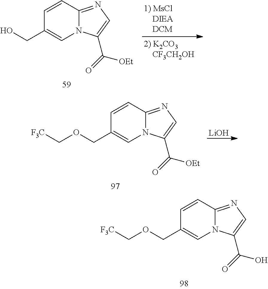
N12C(=NC=C1C(=O)[OEt])C=CC(CO)=C2.N12C(=NC=C1C(=O)[OEt])C=CC(COC[F3C])=C2.[LiOH].N12C(=NC=C1C(=O)O)C=CC(COC[F3C])=C2
